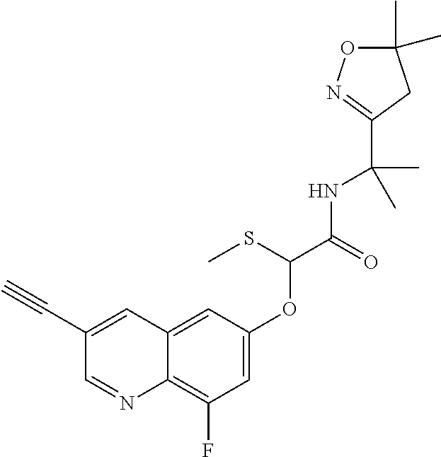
N1=CC(C#C)=CC2=CC(OC(C(NC(C)(C)C3=NOC(C)(C)C3)=O)SC)=CC(F)=C12
